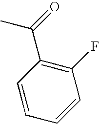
CC(=O)C1=C(F)C=CC=C1
